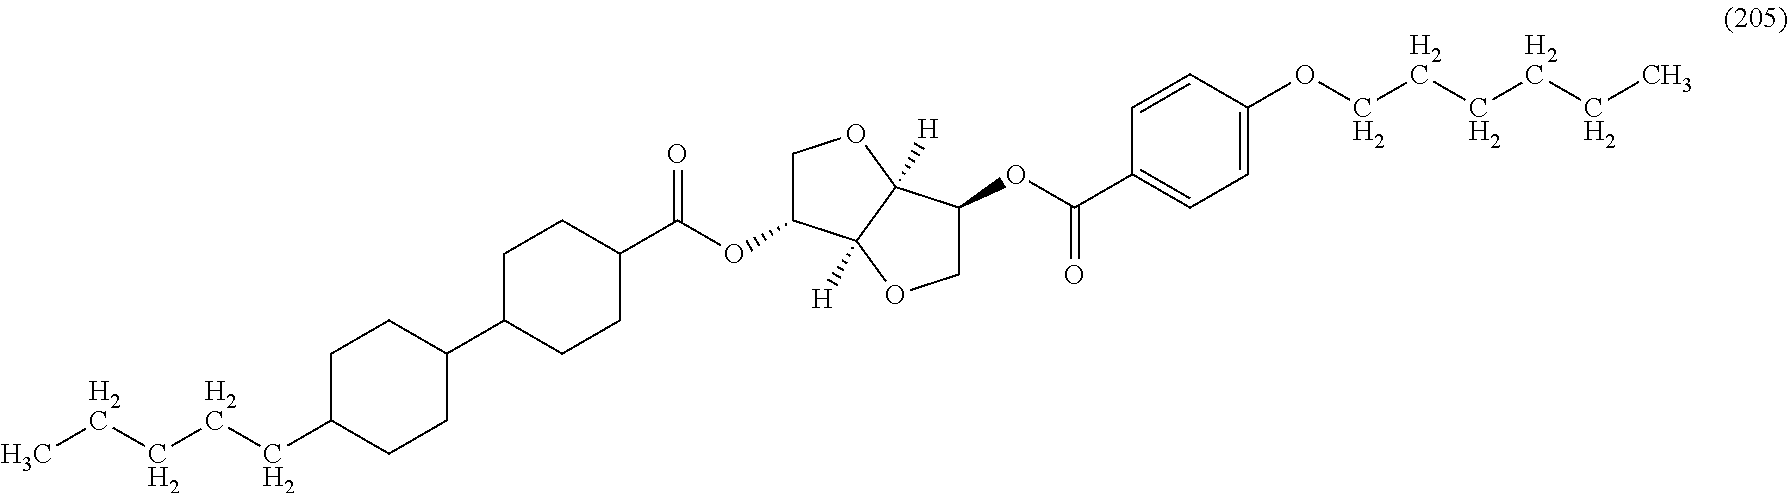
CCCCCC1CCC(C2CCC(C(=O)OC3COC4([H])C3([H])OCC4OC(C3=CC=C(OCCCCCC)C=C3)=O)CC2)CC1
